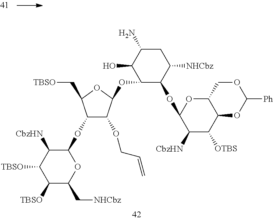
C1(O)C(OC2C(OCC=C)C(OC3C([CbzHN])C([TBSO])C([TBSO])C(C[NHCbz])O3)C(C[TBSO])O2)C(OC2C([CbzHN])C([OTBS])C3C(O2)COC([Ph])O3)C([NHCbz])CC1N
